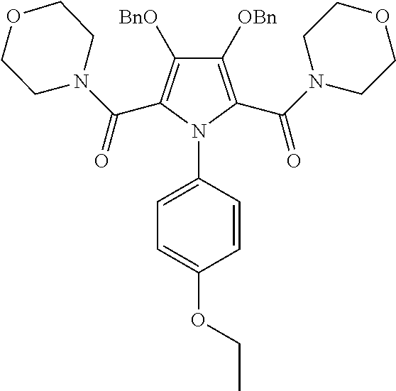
C1([OBn])=C(C(N2CCOCC2)=O)N(C2=CC=C(OCC)C=C2)C(C(N2CCOCC2)=O)=C1[BnO]
